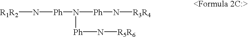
[R1R2]N[Ph]N([Ph]N[R3R4])[Ph]N[R5R6]
